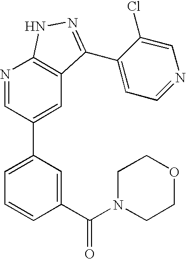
N1=CC(C2=CC=CC(C(=O)N3CCOCC3)=C2)=CC2=C1NN=C2C1=CC=NC=C1Cl
